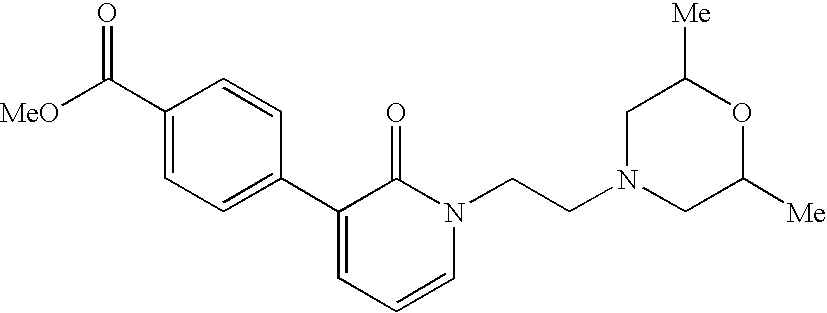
[MeO]C(C1=CC=C(C2=CC=CN(CCN3CC([Me])OC([Me])C3)C2=O)C=C1)=O
